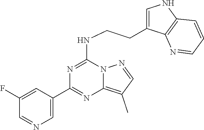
C1(C2=NC3=C(C)C=NN3C(NCCC3=CNC4=C3N=CC=C4)=N2)=CN=CC(F)=C1
